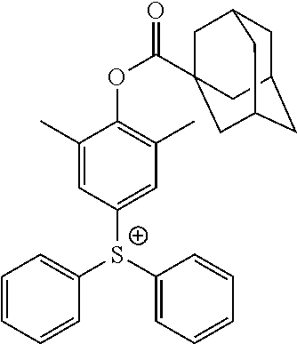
C1=CC=CC([S+](C2=CC=CC=C2)C2=CC(C)=C(OC(=O)C34CC5CC(CC(C3)C5)C4)C(C)=C2)=C1
